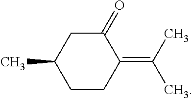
CC1CCC(=C(C)C)C(=O)C1
